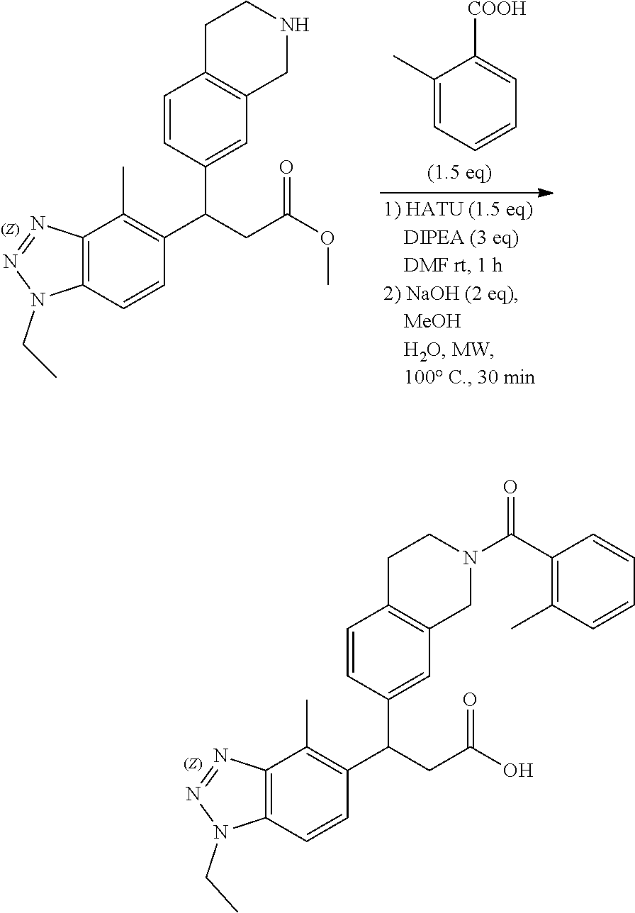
C1=C(C)C([COOH])=CC=C1.N1(CC)N=NC2=C1C=CC(C(C1=CC3=C(C=C1)CCNC3)CC(=O)OC)=C2C.N1(CC)N=NC2=C1C=CC(C(C1=CC3=C(C=C1)CCN(C(C1=C(C)C=CC=C1)=O)C3)CC(=O)O)=C2C
